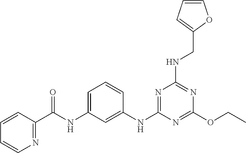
C1(OCC)=NC(NC2=CC(NC(C3=NC=CC=C3)=O)=CC=C2)=NC(NCC2=CC=CO2)=N1
